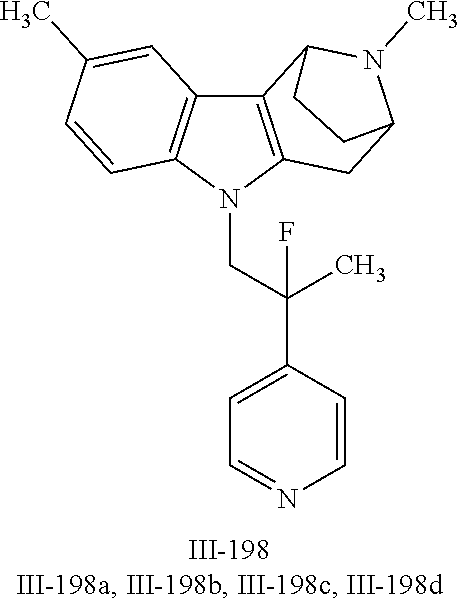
N1(CC(C2=CC=NC=C2)(C)F)C2=C(C3=C1C=CC(C)=C3)C1N(C)C(C2)CC1
